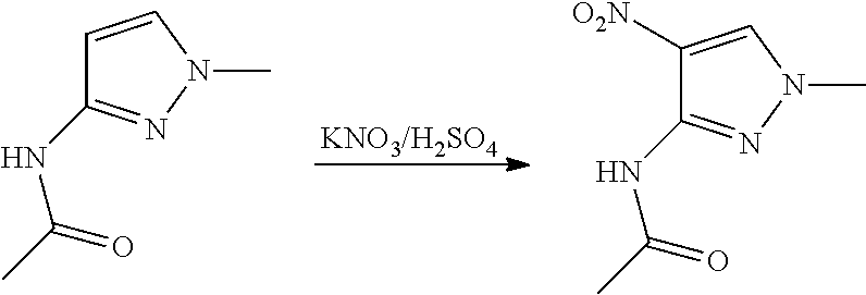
[KNO3/H2SO4].C1([O2N])=CN(C)N=C1NC(C)=O.C1=CN(C)N=C1NC(C)=O
